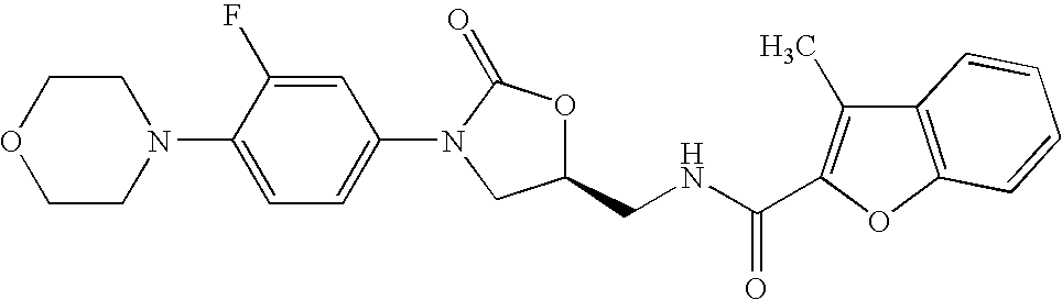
C1COCCN1C1=CC=C(N2CC(CNC(=O)C3=C(C)C4=C(O3)C=CC=C4)OC2=O)C=C1F
